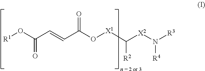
[R1]OC(C=CC(O[X1]C([X2]N([R3])[R4])[R2])=O)=O
